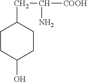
C1CC(O)CCC1CC([COOH])N
